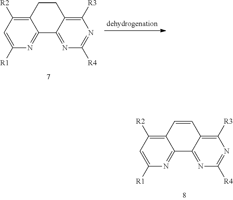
C12=C([R2])C=C([R1])N=C1C1=NC([R4])=NC([R3])=C1CC2.C12=C([R2])C=C([R1])N=C1C1=NC([R4])=NC([R3])=C1C=C2
